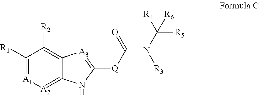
C1([R1])=[A1][A2]=C2C(=C1[R2])[A3]=C([Q]C(=O)N(C([R4])([R5])[R6])[R3])N2
